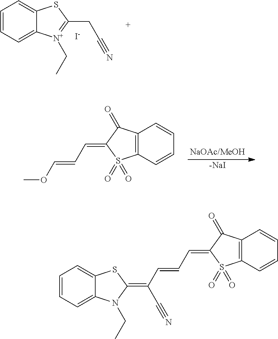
C1=CC=C2C(=C1)SC(CC#N)=[N+]2CC.[I-].C12=C(C=CC=C1)S(=O)(=O)C(=CC=COC)C2=O.[-NaI].C1=CC=C2C(=C1)SC(=C(C#N)C=CC=C1C(=O)C3=C(C=CC=C3)S1(=O)=O)N2CC
